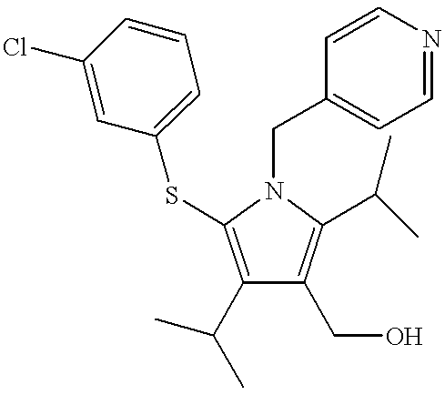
C1(C(C)C)=C(SC2=CC=CC(Cl)=C2)N(CC2=CC=NC=C2)C(C(C)C)=C1CO
